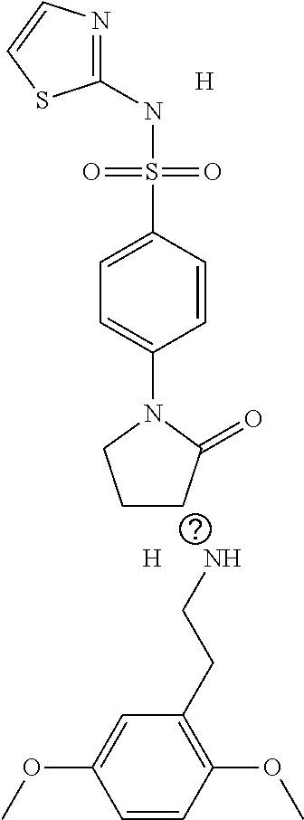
C1(NS(C2=CC=C(N3CCCC3=O)C=C2)(=O)=O)=NC=CS1.[H].[H].NCCC1=C(OC)C=CC(OC)=C1
